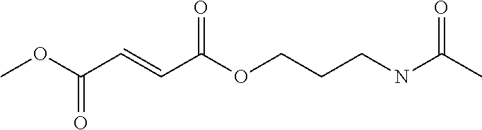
COC(C=CC(OCCCNC(C)=O)=O)=O
